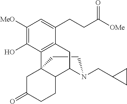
C1CN(CC2CC2)C2C3C1(C1=C(C(CCC([OMe])=O)=CC([MeO])=C1O)C2)CC(=O)CC3
